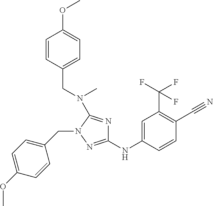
C1(NC2=CC(C(F)(F)F)=C(C#N)C=C2)=NN(CC2=CC=C(OC)C=C2)C(N(C)CC2=CC=C(OC)C=C2)=N1
